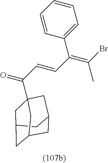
C(C(=O)C12CC3CC(CC(C1)C3)C2)=CC(=C(Br)C)C1=CC=CC=C1
